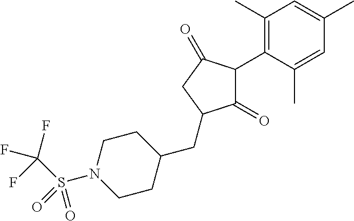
C1(=O)C(C2=C(C)C=C(C)C=C2C)C(=O)CC1CC1CCN(S(C(F)(F)F)(=O)=O)CC1
